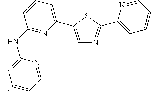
C1(NC2=NC(C3=CN=C(C4=CC=CC=N4)S3)=CC=C2)=NC(C)=CC=N1
